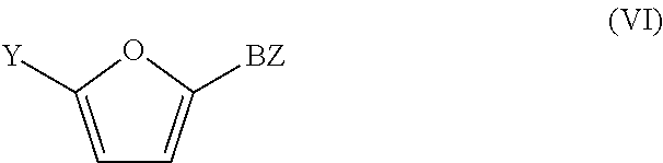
C1=C([Y])OC([BZ])=C1
